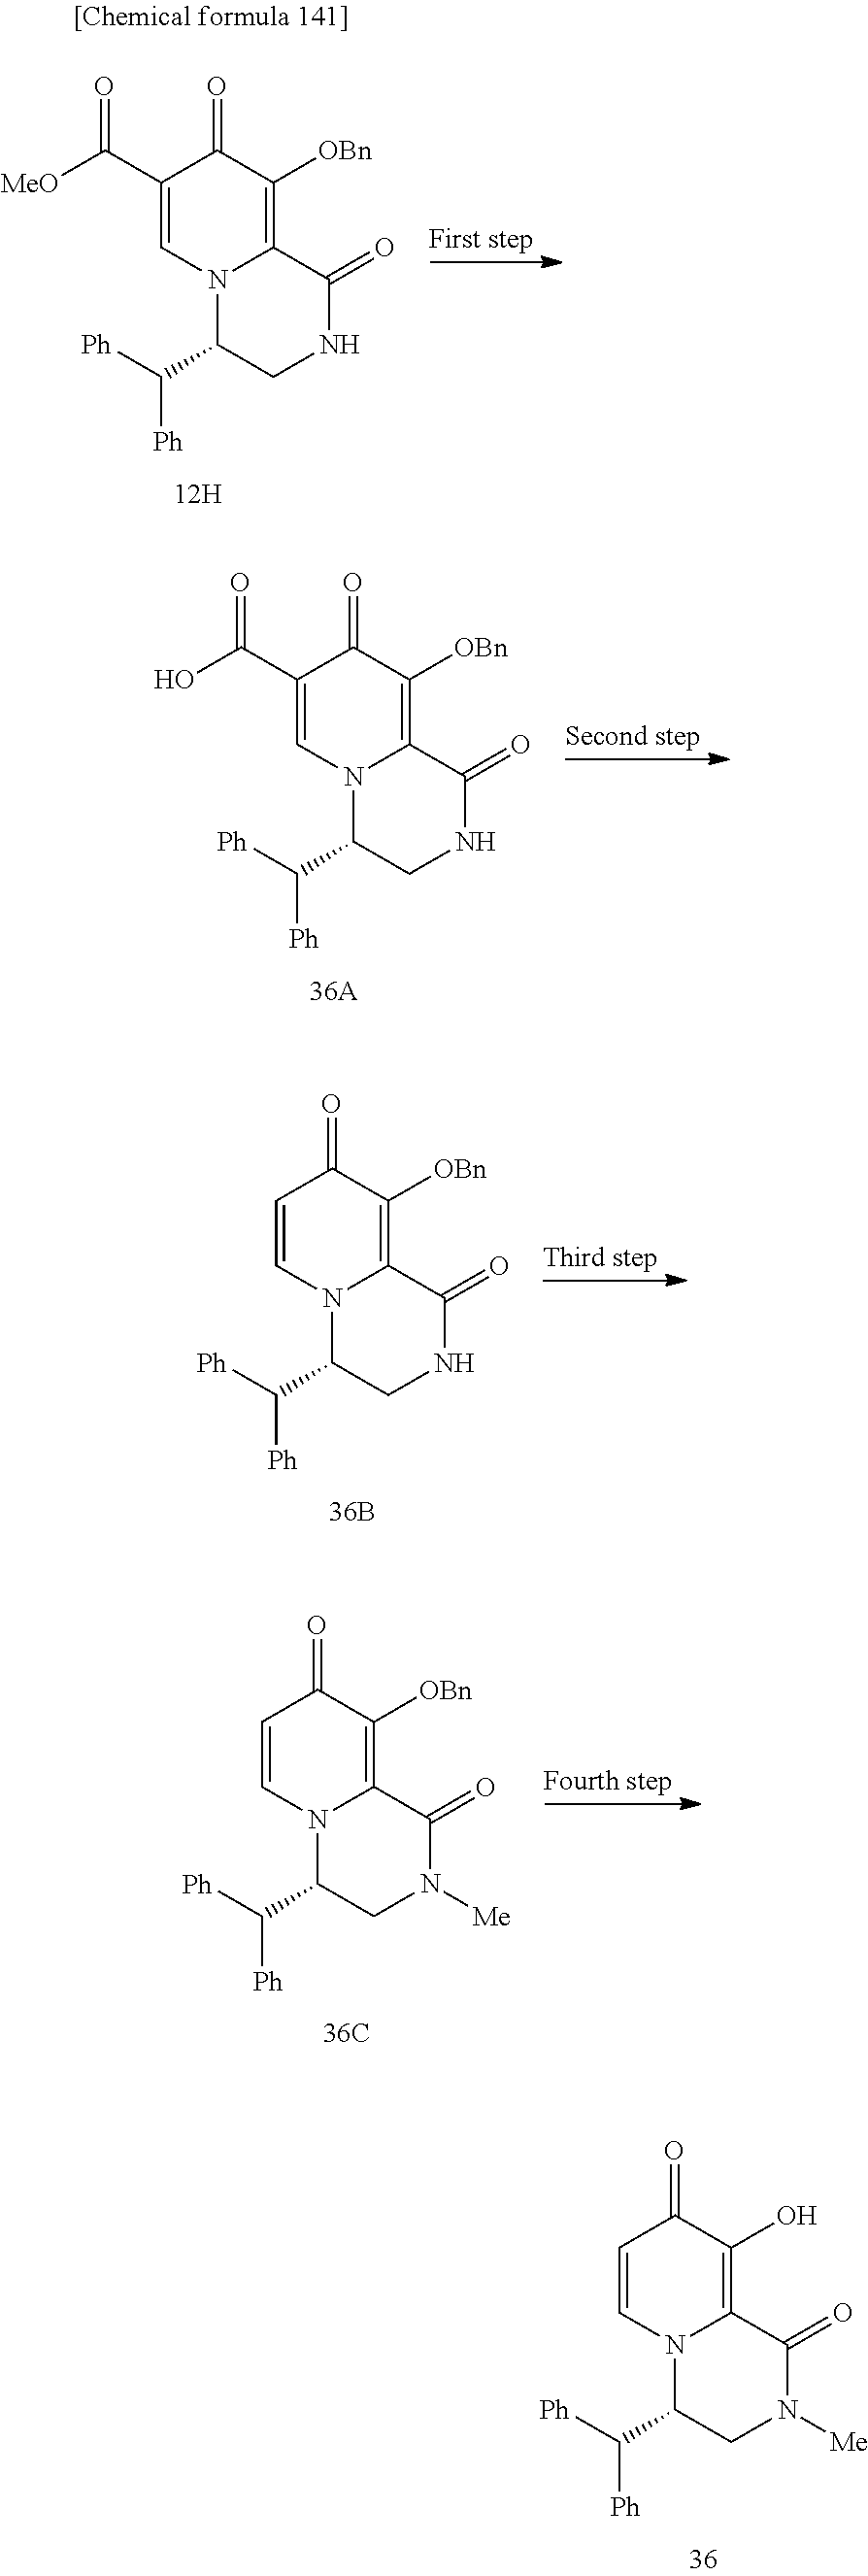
C1(C([MeO])=O)=CN2C(=C([OBn])C1=O)C(=O)NCC2C([Ph])[Ph].C1(C(O)=O)=CN2C(=C([OBn])C1=O)C(=O)NCC2C([Ph])[Ph].C1=CN2C(=C([OBn])C1=O)C(=O)NCC2C([Ph])[Ph].C1=CN2C(=C([OBn])C1=O)C(=O)N([Me])CC2C([Ph])[Ph].C1=CN2C(=C(O)C1=O)C(=O)N([Me])CC2C([Ph])[Ph]
